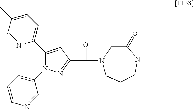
C1=C(C)C=NC(C2=CC(C(=O)N3CCCN(C)C(=O)C3)=NN2C2=CC=CN=C2)=C1
